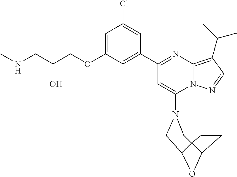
C1=C(OCC(CNC)O)C=C(C2=NC3=C(C(C)C)C=NN3C(N3CC45CCC4OC5C3)=C2)C=C1Cl
